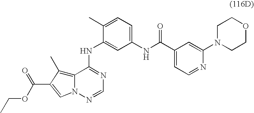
C12=C(C)C(C(OCC)=O)=CN1N=CN=C2NC1=CC(NC(C2=CC=NC(N3CCOCC3)=C2)=O)=CC=C1C
